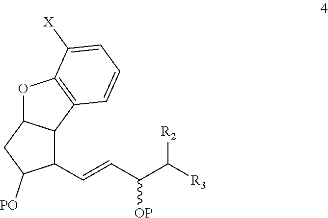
C12C(C=CC(C([R3])[R2])[OP])C([PO])CC1OC1=C2C=CC=C1[X]
